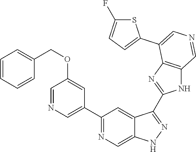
C1(C2=CN=CC(OCC3=CC=CC=C3)=C2)=NC=C2C(=C1)C(C1=NC3=C(N1)C=NC=C3C1=CC=C(F)S1)=NN2
